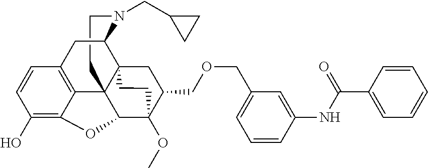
C1CN(CC2CC2)C2C34C15C1=C(C=CC(O)=C1OC5C(OC)(C(COCC1=CC=CC(NC(C5=CC=CC=C5)=O)=C1)C3)CC4)C2
